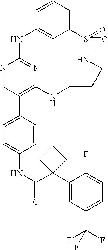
C12=CC=CC(=C1)NC1=NC(=C(C3=CC=C(NC(C4(C5=CC(C(F)(F)F)=CC=C5F)CCC4)=O)C=C3)C=N1)NCCCNS2(=O)=O
